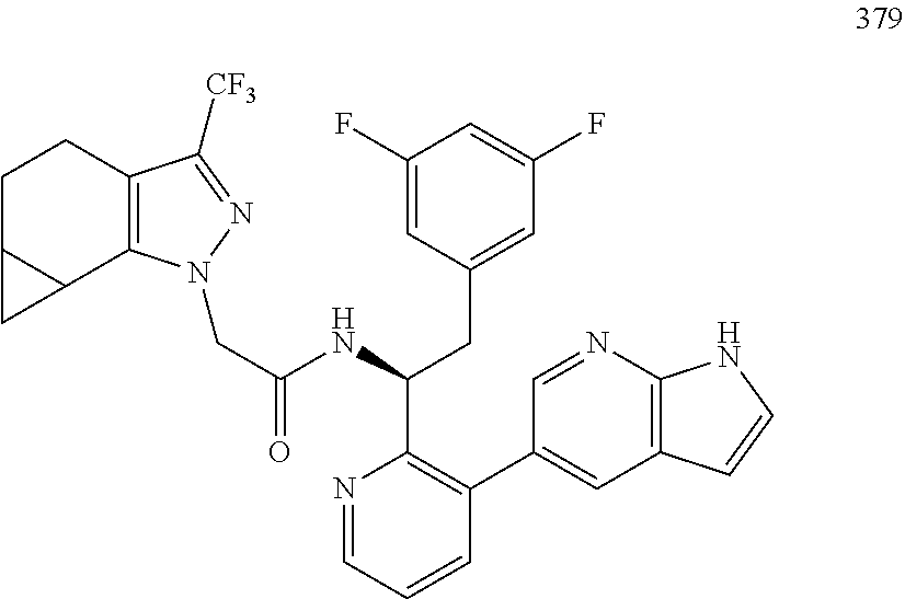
C(C(NC(CC1=CC(F)=CC(F)=C1)C1=C(C2=CC3=C(N=C2)NC=C3)C=CC=N1)=O)N1C2=C(C([CF3])=N1)CCC1C2C1
